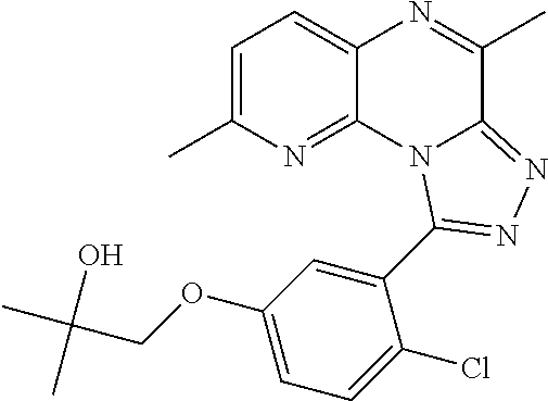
C1=C(C)N=C2C(=C1)N=C(C)C1=NN=C(C3=CC(OCC(C)(C)O)=CC=C3Cl)N21
